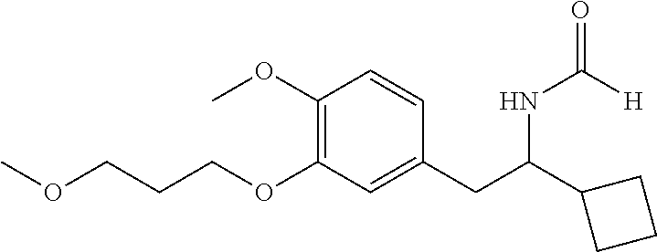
C1(OC)=C(OCCCOC)C=C(CC(C2CCC2)NC(=O)[H])C=C1
